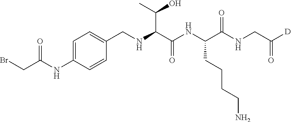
C1(CNC(C(NC(C(NCC([D])=O)=O)CCCCN)=O)C(O)C)=CC=C(NC(CBr)=O)C=C1
